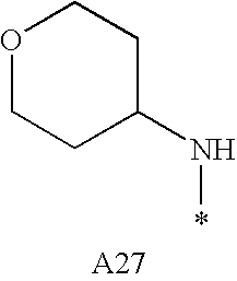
O1CCC(N*)CC1
